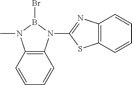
CN1C2=C(N(C3=NC4=C(S3)C=CC=C4)B1Br)C=CC=C2
